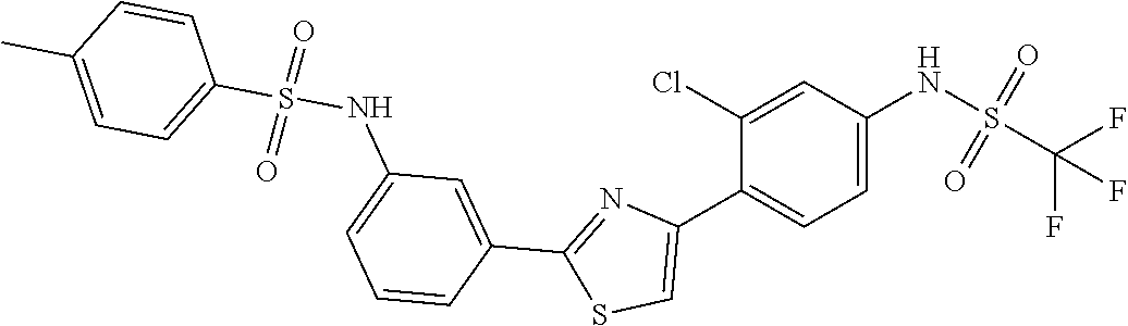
C1=C(NS(=O)(=O)C(F)(F)F)C=C(Cl)C(C2=CSC(C3=CC(NS(=O)(=O)C4=CC=C(C)C=C4)=CC=C3)=N2)=C1
